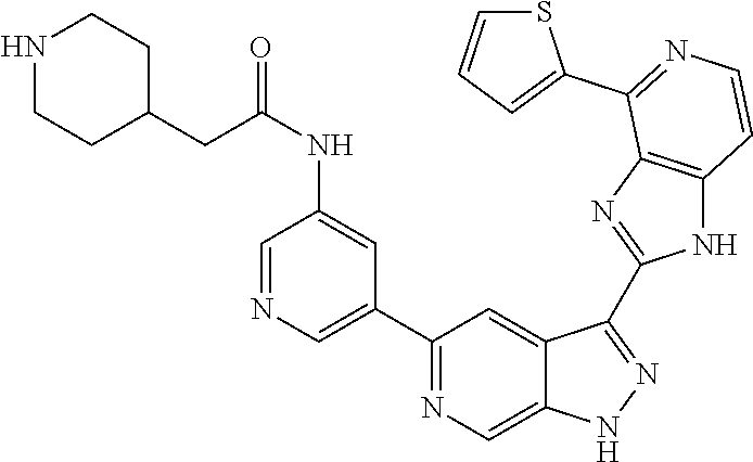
C1(C2=NC=C3C(=C2)C(C2=NC4=C(N2)C=CN=C4C2=CC=CS2)=NN3)=CN=CC(NC(=O)CC2CCNCC2)=C1
